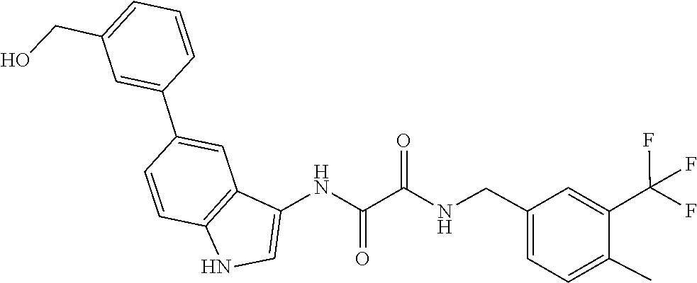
C(=O)(NC1=CNC2=C1C=C(C1=CC(CO)=CC=C1)C=C2)C(=O)NCC1=CC=C(C)C(C(F)(F)F)=C1
